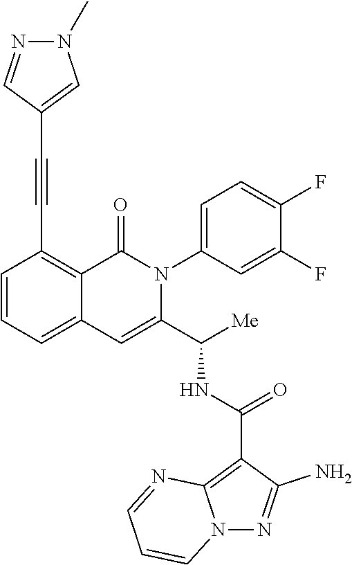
C1=CC=C2C(=C1C#CC1=CN(C)N=C1)C(=O)N(C1=CC=C(F)C(F)=C1)C(C([Me])NC(C1=C3N(N=C1N)C=CC=N3)=O)=C2
